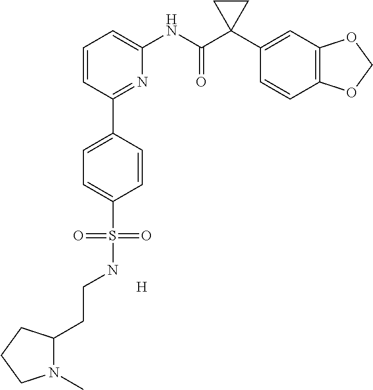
[H].C1=CC(C2=CC=C(S(=O)(=O)NCCC3N(C)CCC3)C=C2)=NC(NC(C2(C3=CC4=C(C=C3)OCO4)CC2)=O)=C1
